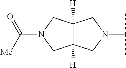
C12([H])C([H])(CN(C(C)C)C1)CN(C([Me])=O)C2
